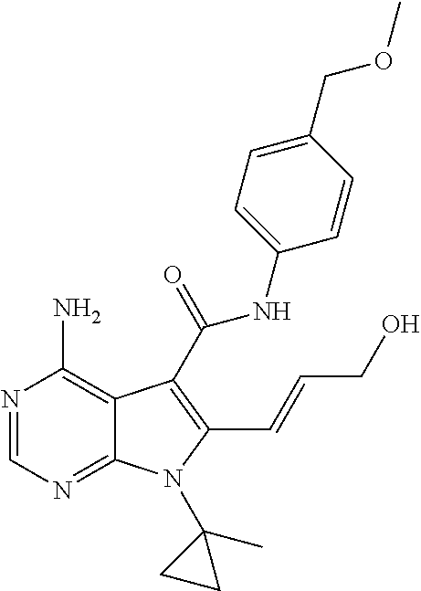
N1=CN=C2C(=C1N)C(C(NC1=CC=C(COC)C=C1)=O)=C(C=CCO)N2C1(C)CC1
